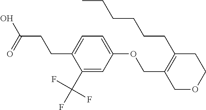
C(CCC1=CC=C(OCC2=C(CCCCCC)CCOC2)C=C1C(F)(F)F)(=O)O
